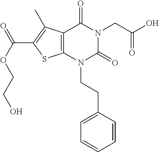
C12=C(N(CCC3=CC=CC=C3)C(=O)N(CC(O)=O)C1=O)SC(C(OCCO)=O)=C2C
